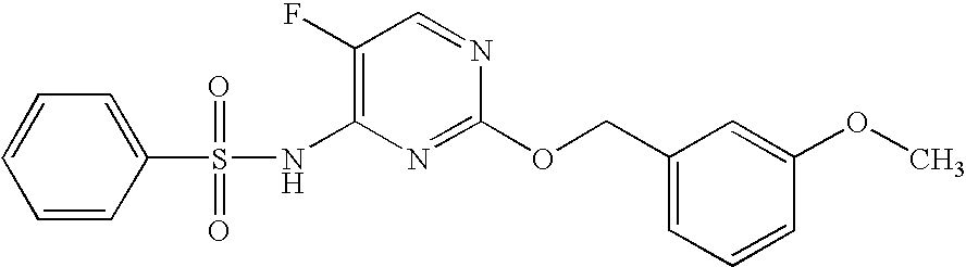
C1(F)=C(NS(C2=CC=CC=C2)(=O)=O)N=C(OCC2=CC=CC(OC)=C2)N=C1
